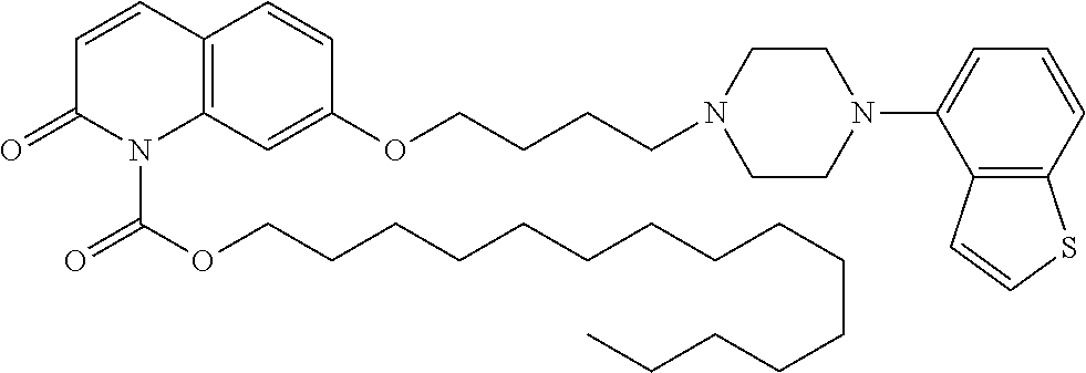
C1=CC2=C(N(C(OCCCCCCCCCCCCCCC)=O)C1=O)C=C(OCCCCN1CCN(C3=CC=CC4=C3C=CS4)CC1)C=C2
